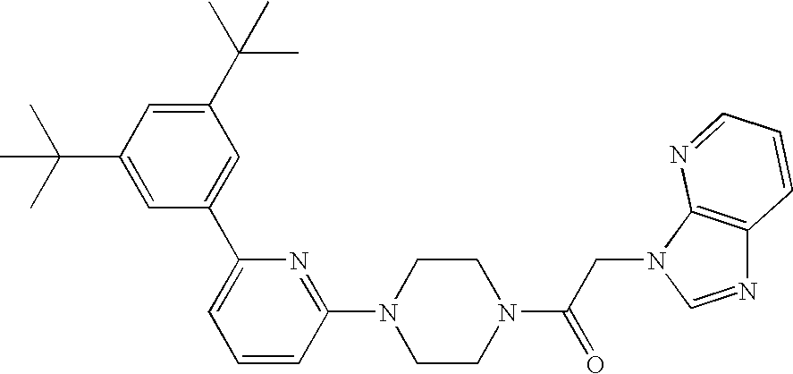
C1(C(C)(C)C)=CC(C(C)(C)C)=CC(C2=CC=CC(N3CCN(C(CN4C=NC5=C4N=CC=C5)=O)CC3)=N2)=C1
